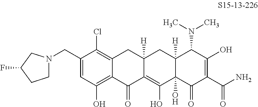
C12=C(Cl)C(CN3CCC(F)C3)=CC(O)=C1C(=O)C1=C(O)C3(O)C([H])(CC1([H])C2)C(N(C)C)C(O)=C(C(N)=O)C3=O
